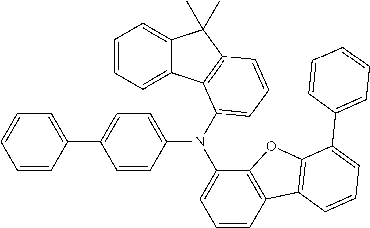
C1(N(C2=CC=CC3=C2OC2=C3C=CC=C2C2=CC=CC=C2)C2=CC=CC3=C2C2=CC=CC=C2C3(C)C)=CC=C(C2=CC=CC=C2)C=C1
